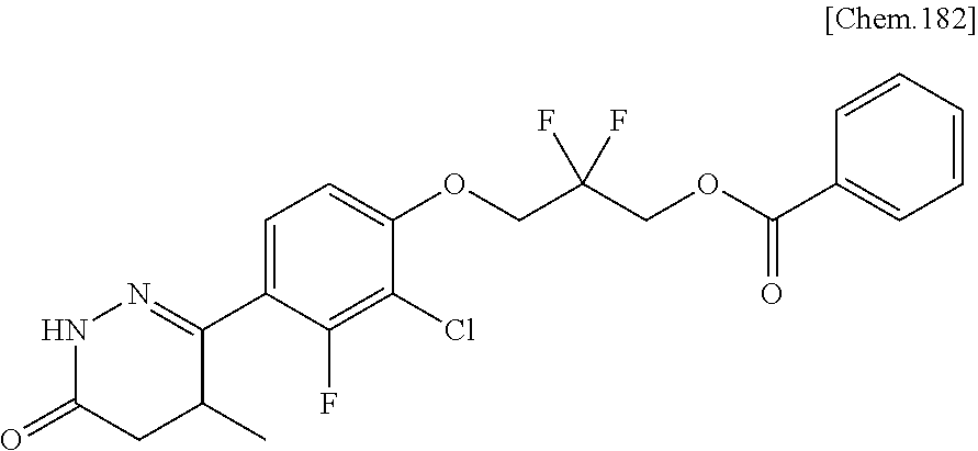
C1(C2=NNC(=O)CC2C)=CC=C(OCC(COC(C2=CC=CC=C2)=O)(F)F)C(Cl)=C1F
